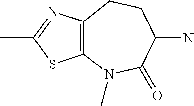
C12=C(N=C(C)S1)CCC(N)C(=O)N2C
